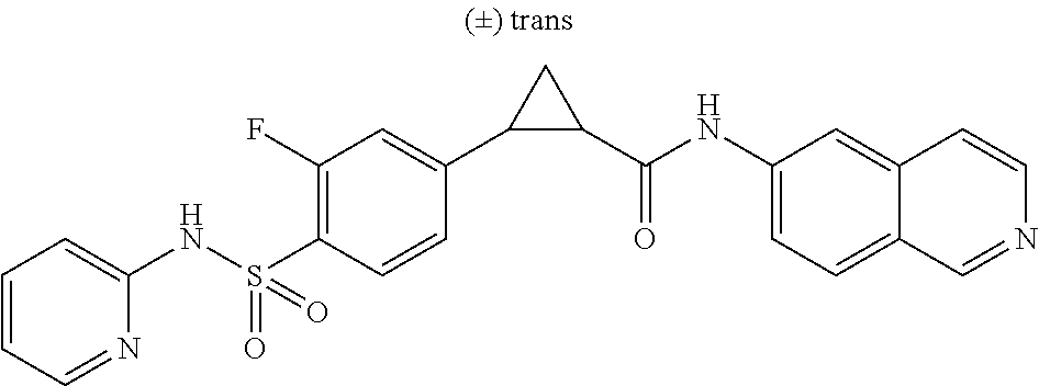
N(S(C1=C(F)C=C(C2C(C(NC3=CC=C4C(=C3)C=CN=C4)=O)C2)C=C1)(=O)=O)C1=CC=CC=N1
